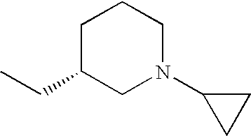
C1C(CC)CN(C2CC2)CC1
